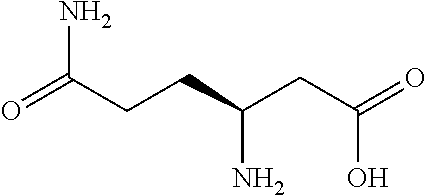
O=C(CCC(CC(=O)O)N)N
